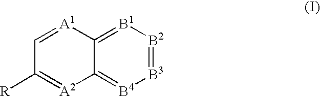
C12=[B1][B2]=[B3][B4]=C1[A2]=C([R])C=[A1]2
